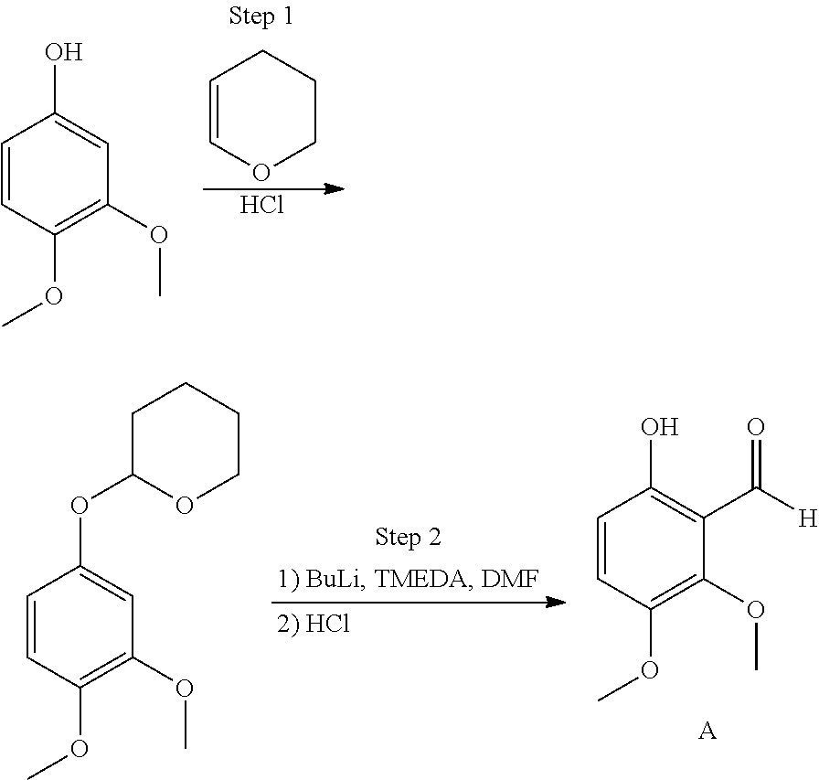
C1=CC(OC)=C(OC)C=C1O.Cl.C1=COCCC1.C1=CC(OC)=C(OC)C=C1OC1OCCCC1.C1=CC(OC)=C(OC)C(C([H])=O)=C1O.[A]
